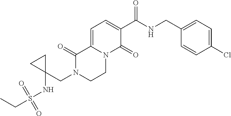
C1=C2N(C(=O)C(C(NCC3=CC=C(Cl)C=C3)=O)=C1)CCN(CC1(NS(CC)(=O)=O)CC1)C2=O
